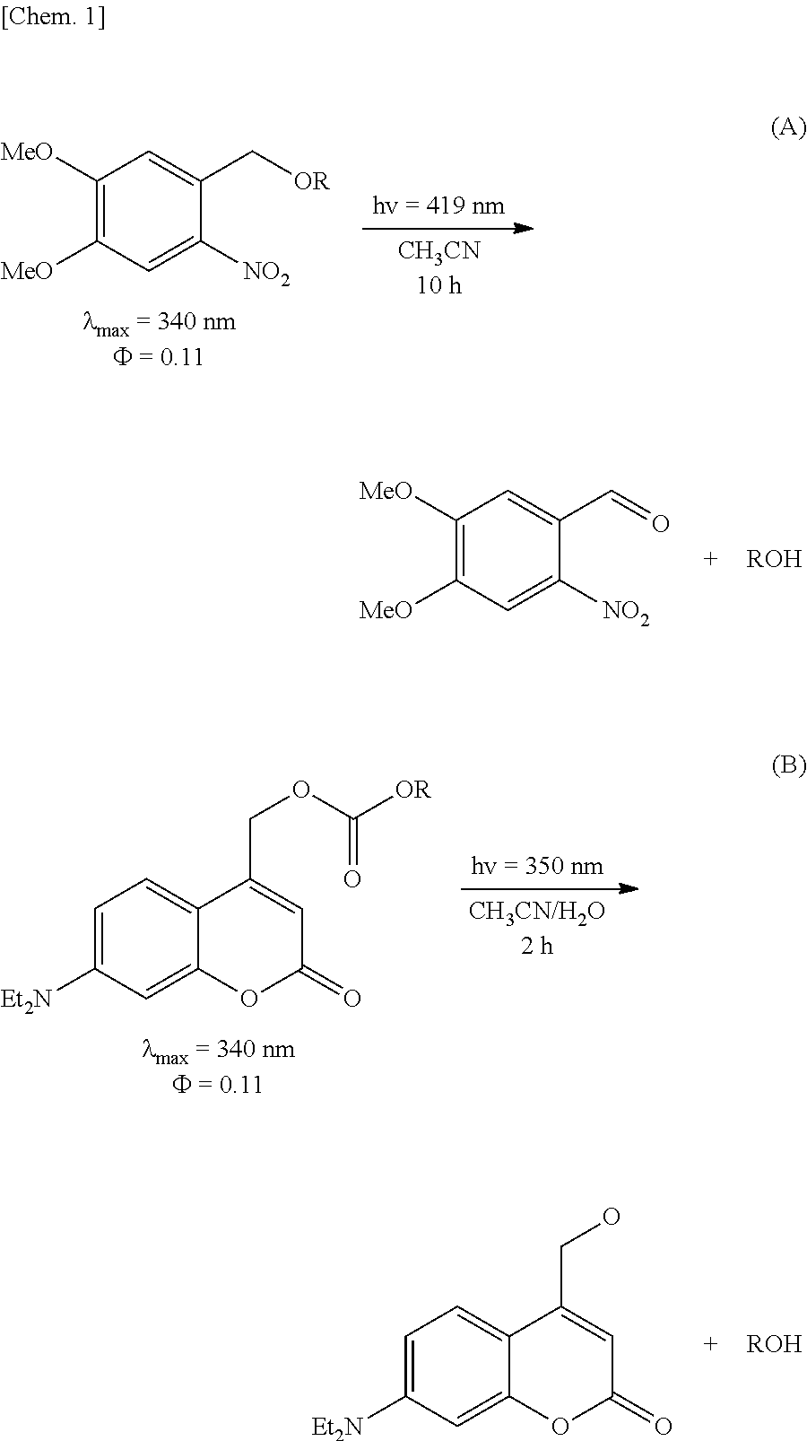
C1([MeO])=C([MeO])C=C([NO2])C(C[OR])=C1.C1([MeO])=C([MeO])C=C([NO2])C(C=O)=C1.[ROH].C1=C([Et2N])C=C2C(=C1)C(COC([OR])=O)=CC(=O)O2.C1=C([Et2N])C=C2C(=C1)C(CO)=CC(=O)O2.[ROH]
